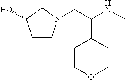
C1CN(CC(NC)C2CCOCC2)CC1O
